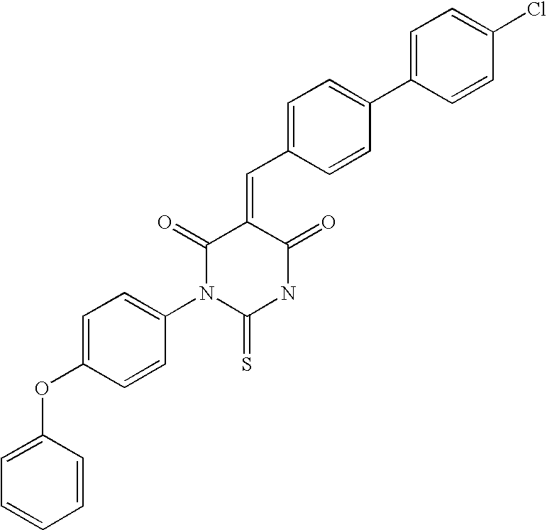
C1=C(C2=CC=C(C=C3C(=O)N(C4=CC=C(OC5=CC=CC=C5)C=C4)C(=S)NC3=O)C=C2)C=CC(Cl)=C1
